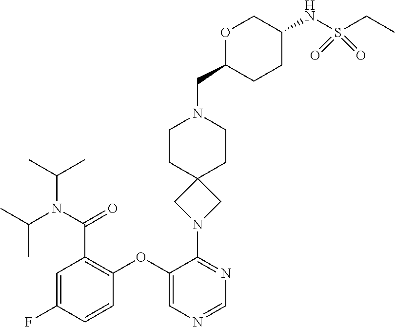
C1=C(F)C=CC(OC2=CN=CN=C2N2CC3(C2)CCN(CC2CCC(NS(CC)(=O)=O)CO2)CC3)=C1C(N(C(C)C)C(C)C)=O
